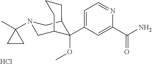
C1(C(N)=O)=CC(C2(OC)C3CN(C4(C)CC4)CC2CCC3)=CC=N1.Cl
